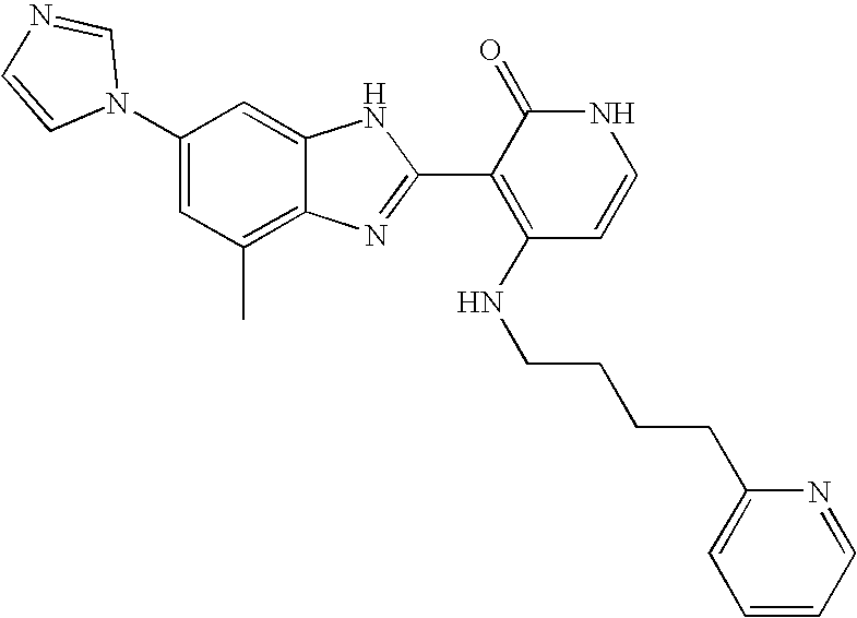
C1(C)=C2C(=CC(N3C=NC=C3)=C1)NC(C1=C(NCCCCC3=CC=CC=N3)C=CNC1=O)=N2
